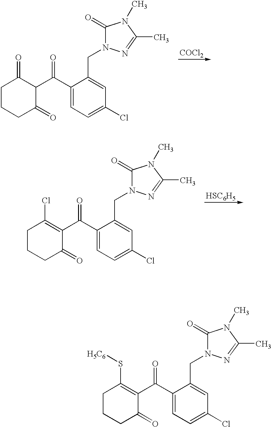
C1CCC(=O)C(C(C2=CC=C(Cl)C=C2CN2C(=O)N(C)C(C)=N2)=O)=C1S[H5C6].C1CCC(=O)C(C(C2=CC=C(Cl)C=C2CN2C(=O)N(C)C(C)=N2)=O)C1=O.[COCl2].C1CCC(=O)C(C(C2=CC=C(Cl)C=C2CN2C(=O)N(C)C(C)=N2)=O)=C1Cl.[HSC6H5]
